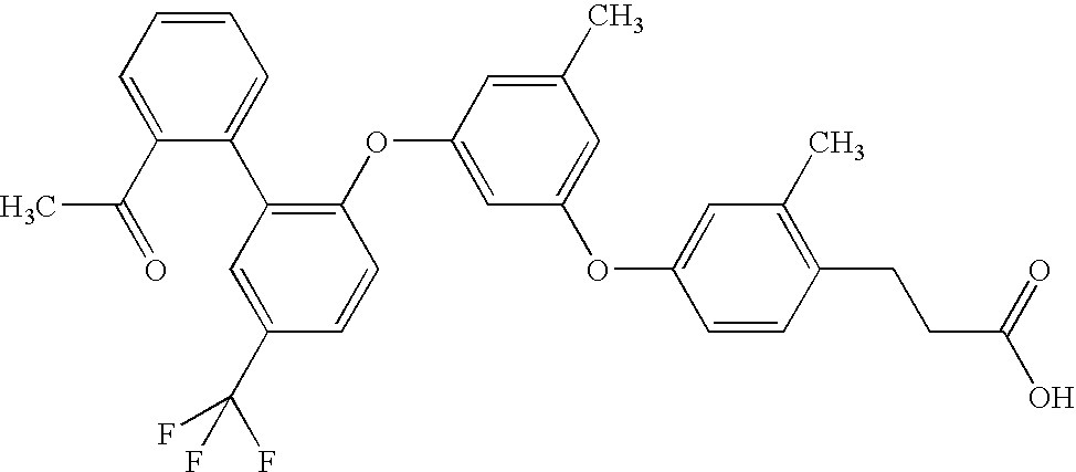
C1(C2=C(OC3=CC(OC4=CC(C)=C(CCC(O)=O)C=C4)=CC(C)=C3)C=CC(C(F)(F)F)=C2)=CC=CC=C1C(C)=O
